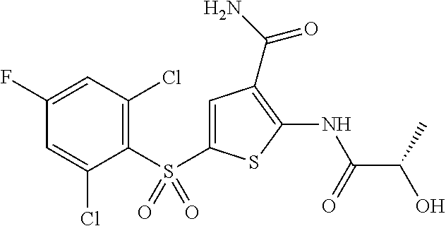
C1(NC(C(C)O)=O)=C(C(N)=O)C=C(S(C2=C(Cl)C=C(F)C=C2Cl)(=O)=O)S1
